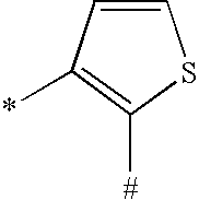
C1=CC(*)=C([#])S1
